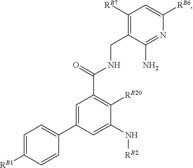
C1=C(C2=CC=C([RB1])C=C2)C=C(N[RB2])C([RB20])=C1C(=O)NCC1=C([RB7])C=C([RB6])N=C1N
